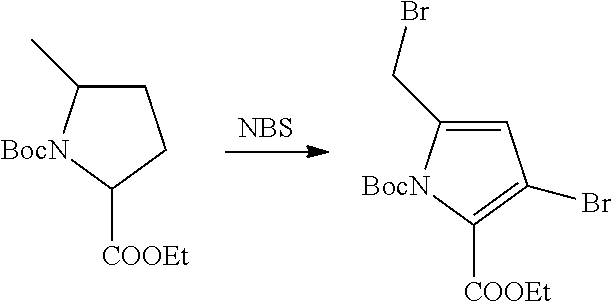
[NBS].C1C(C)[BocN]C([COOEt])C1.C1=C(CBr)[BocN]C([COOEt])=C1Br
